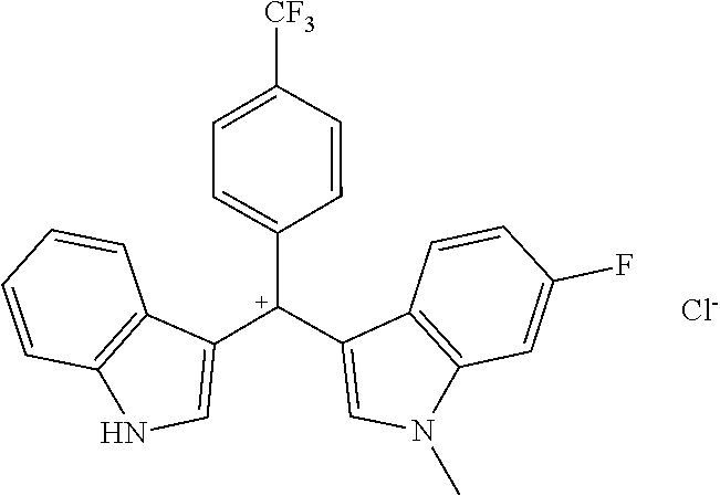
C12=C(C=C(F)C=C1)N(C)C=C2[C+](C1=CC=C([CF3])C=C1)C1=CNC2=C1C=CC=C2.[Cl-]
